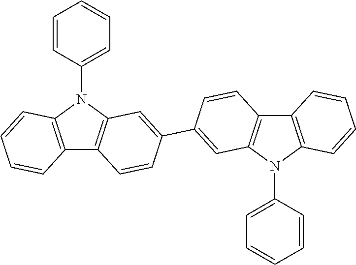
C12=C(N(C3=CC=CC=C3)C3=C1C=CC(C1=CC4=C(C=C1)C1=C(N4C4=CC=CC=C4)C=CC=C1)=C3)C=CC=C2
